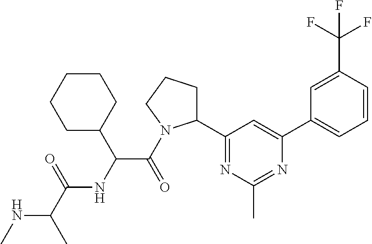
N(C(C)C(=O)NC(C(=O)N1C(C2=NC(C)=NC(C3=CC=CC(C(F)(F)F)=C3)=C2)CCC1)C1CCCCC1)C
